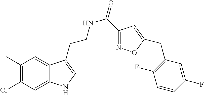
C12=CC(Cl)=C(C)C=C1C(CCNC(=O)C1=NOC(CC3=C(F)C=CC(F)=C3)=C1)=CN2
